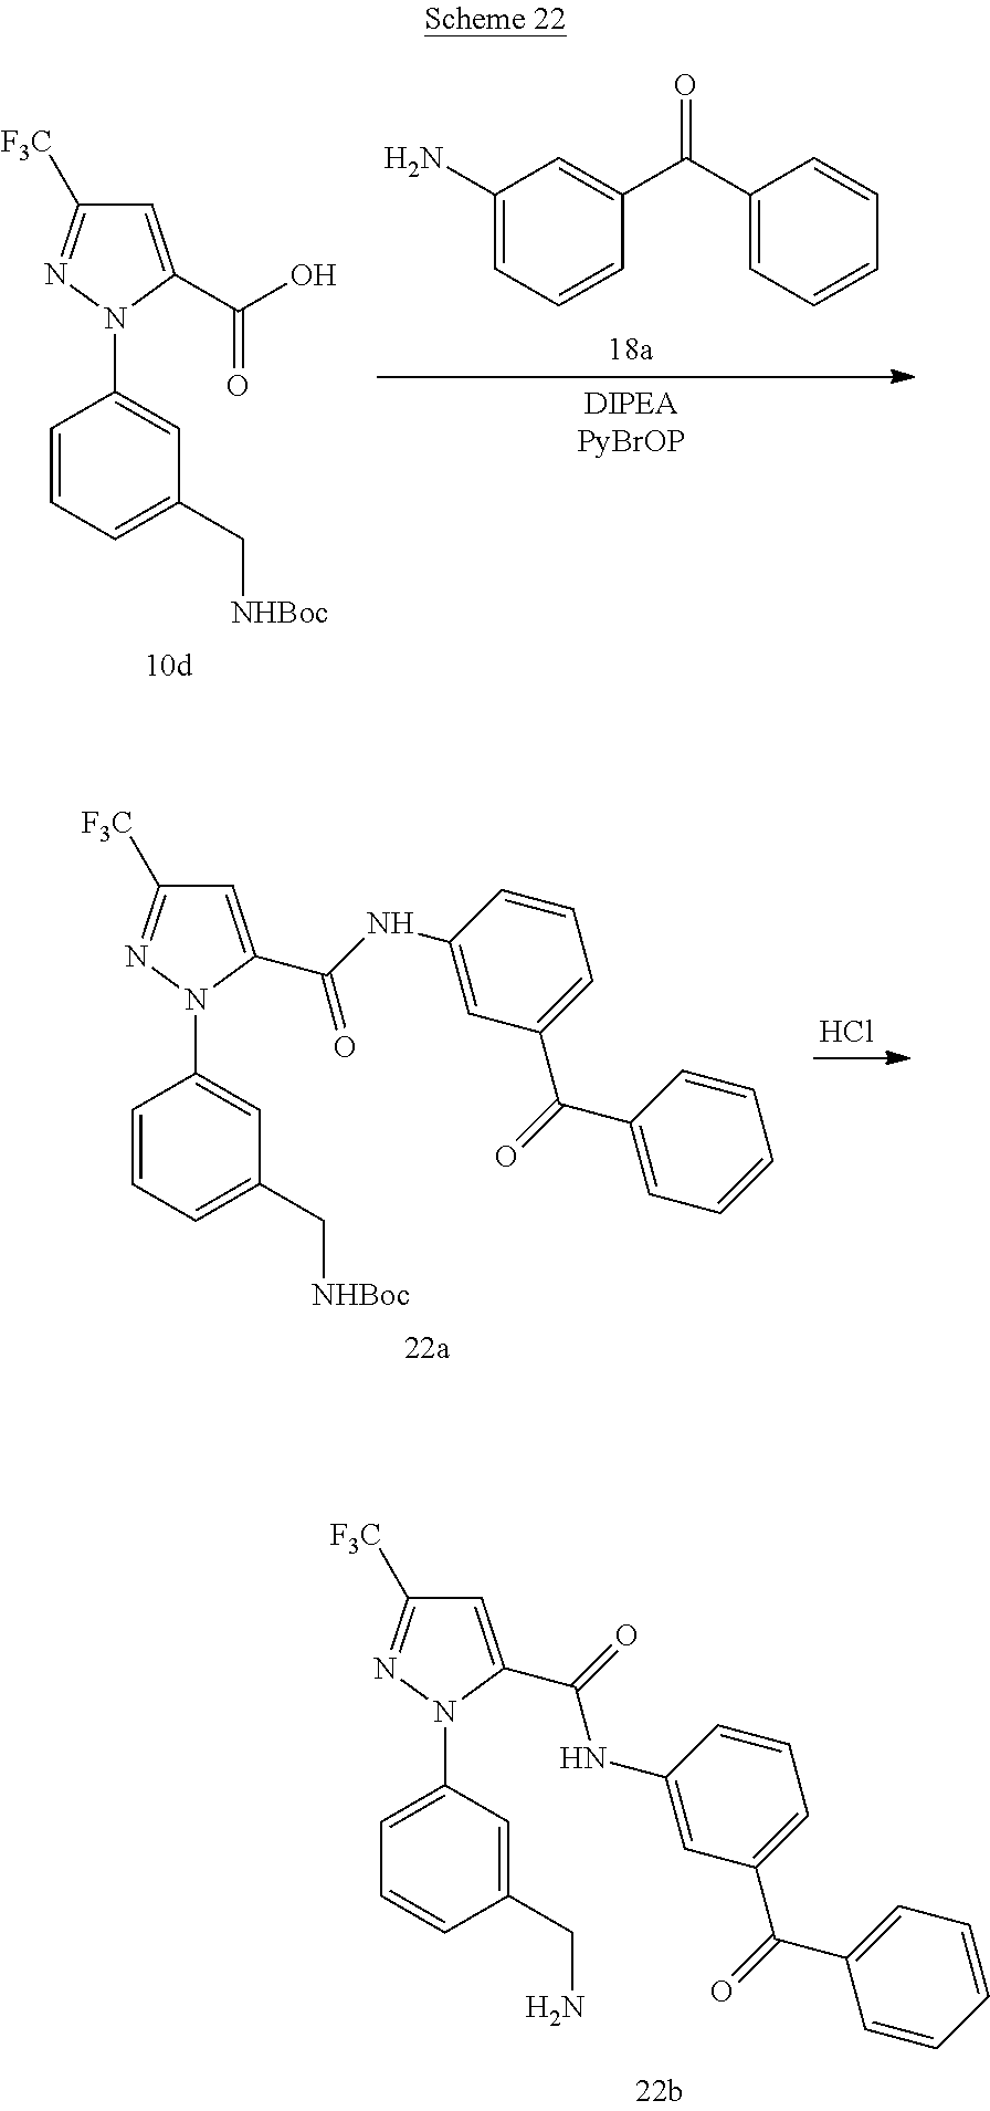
C1=C(C(NC2=CC(C(=O)C3=CC=CC=C3)=CC=C2)=O)N(C2=CC=CC(CN)=C2)N=C1[F3C].C1=C(C(O)=O)N(C2=CC(C[NHBoc])=CC=C2)N=C1[F3C].C1(N)=CC=CC(C(C2=CC=CC=C2)=O)=C1.Cl.C1=C(C(NC2=CC(C(=O)C3=CC=CC=C3)=CC=C2)=O)N(C2=CC(C[NHBoc])=CC=C2)N=C1[F3C]
